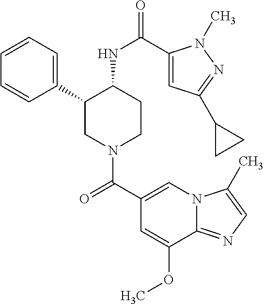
C1(C2CN(C(C3=CN4C(=NC=C4C)C(OC)=C3)=O)CCC2NC(=O)C2=CC(C3CC3)=NN2C)=CC=CC=C1
